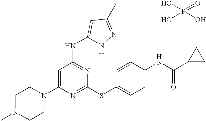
C1(N2CCN(C)CC2)=CC(NC2=CC(C)=NN2)=NC(SC2=CC=C(NC(C3CC3)=O)C=C2)=N1.OP(O)(=O)O
